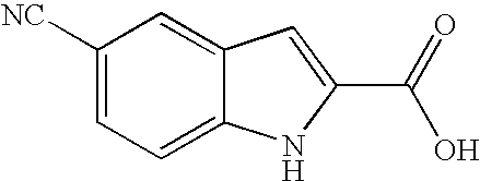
C1([NC])=CC=C2C(=C1)C=C(C(=O)O)N2
